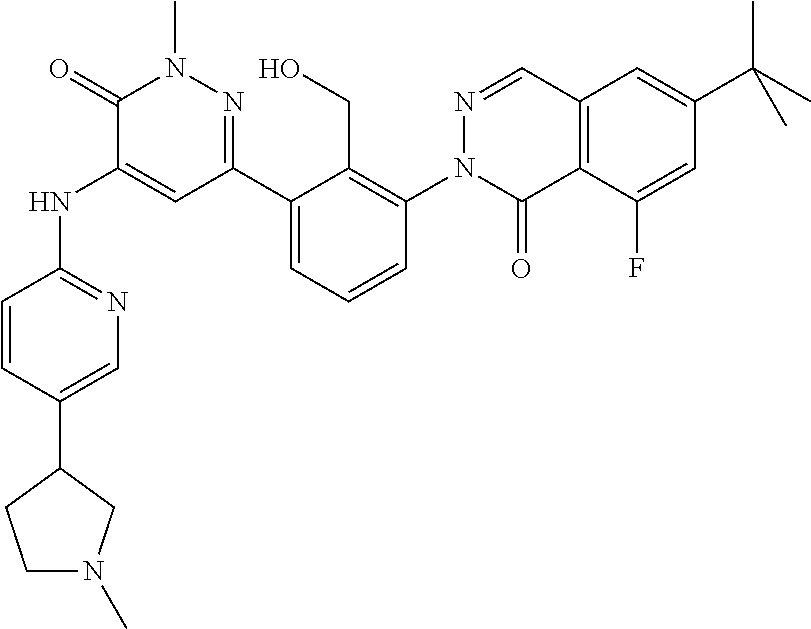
C1=C(C2CN(C)CC2)C=CC(NC2=CC(C3=CC=CC(N4C(=O)C5=C(C=N4)C=C(C(C)(C)C)C=C5F)=C3CO)=NN(C)C2=O)=N1
